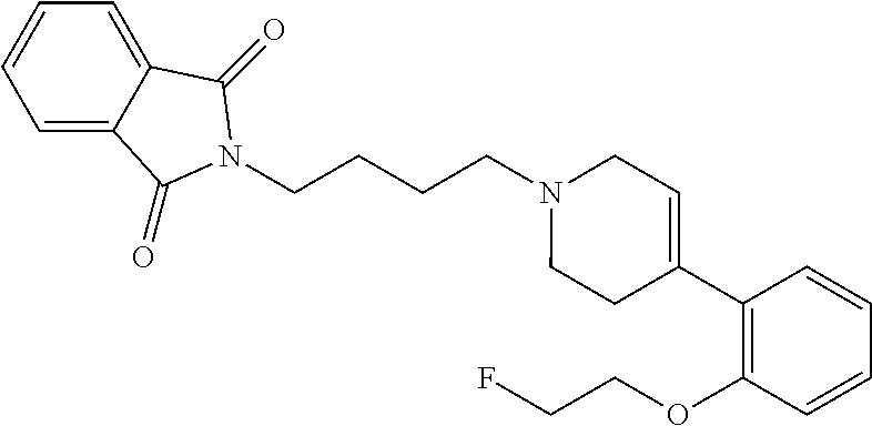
C(CN1CCC(C2=C(OCCF)C=CC=C2)=CC1)CCN1C(=O)C2=CC=CC=C2C1=O
